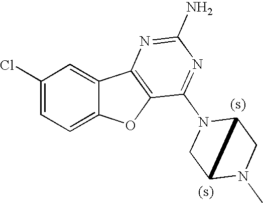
C1(Cl)=CC=C2C(=C1)C1=C(O2)C(N2CC3N(C)CC23)=NC(N)=N1
